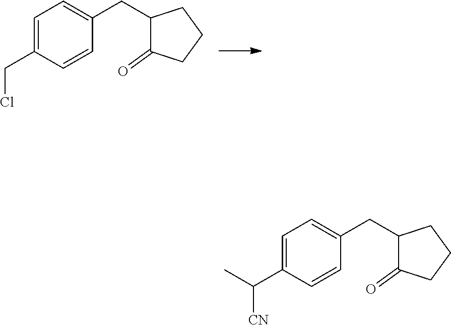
C1=C(CCl)C=CC(CC2C(=O)CCC2)=C1.C1=C(C([CN])C)C=CC(CC2C(=O)CCC2)=C1
